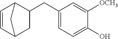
C1=CC2CC(CC3=CC=C(O)C([OCH3])=C3)C1C2
